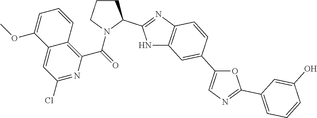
C1CCN(C(=O)C2=C3C(=CC(Cl)=N2)C(OC)=CC=C3)C1C1=NC2=C(N1)C=C(C1=CN=C(C3=CC=CC(O)=C3)O1)C=C2
